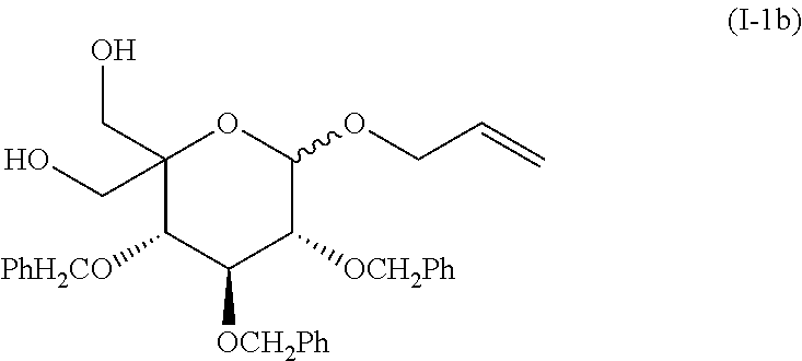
C1(CO)(CO)C([PhH2CO])C([OCH2Ph])C([OCH2Ph])C(OCC=C)O1
